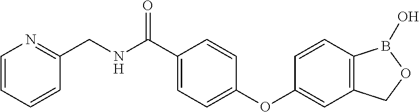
C1(C(NCC2=NC=CC=C2)=O)=CC=C(OC2=CC3=C(C=C2)B(O)OC3)C=C1
